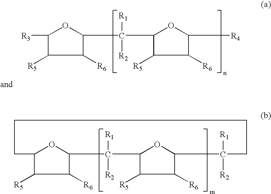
C1([R3])C([R5])C([R6])C(C(C2C([R5])C([R6])C([R4])O2)([R2])[R1])O1.C12C([R5])C([R6])C(O1)C([R2])([R1])C1C([R5])C([R6])C(O1)C([R1])([R2])CCCC2
